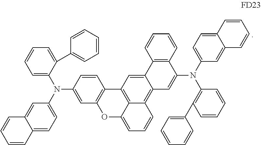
C1=CC(N(C2=CC=C3C(=C2)C=CC=C3)C2=CC=CC=C2C2=CC=CC=C2)=CC2=C1C1=C3C(=CC=CC3=C3C(=C1)C1=C(C(N(C4=CC=C5C(=C4)C=CC=C5)C4=C(C5=CC=CC=C5)C=CC=C4)=C3)C=CC=C1)O2
